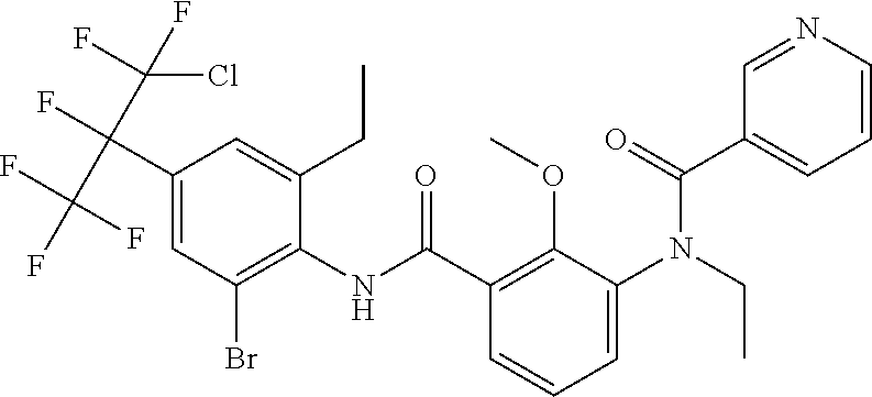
C1(C(F)(C(F)(F)F)C(F)(F)Cl)=CC(Br)=C(NC(C2=C(OC)C(N(CC)C(=O)C3=CC=CN=C3)=CC=C2)=O)C(CC)=C1
